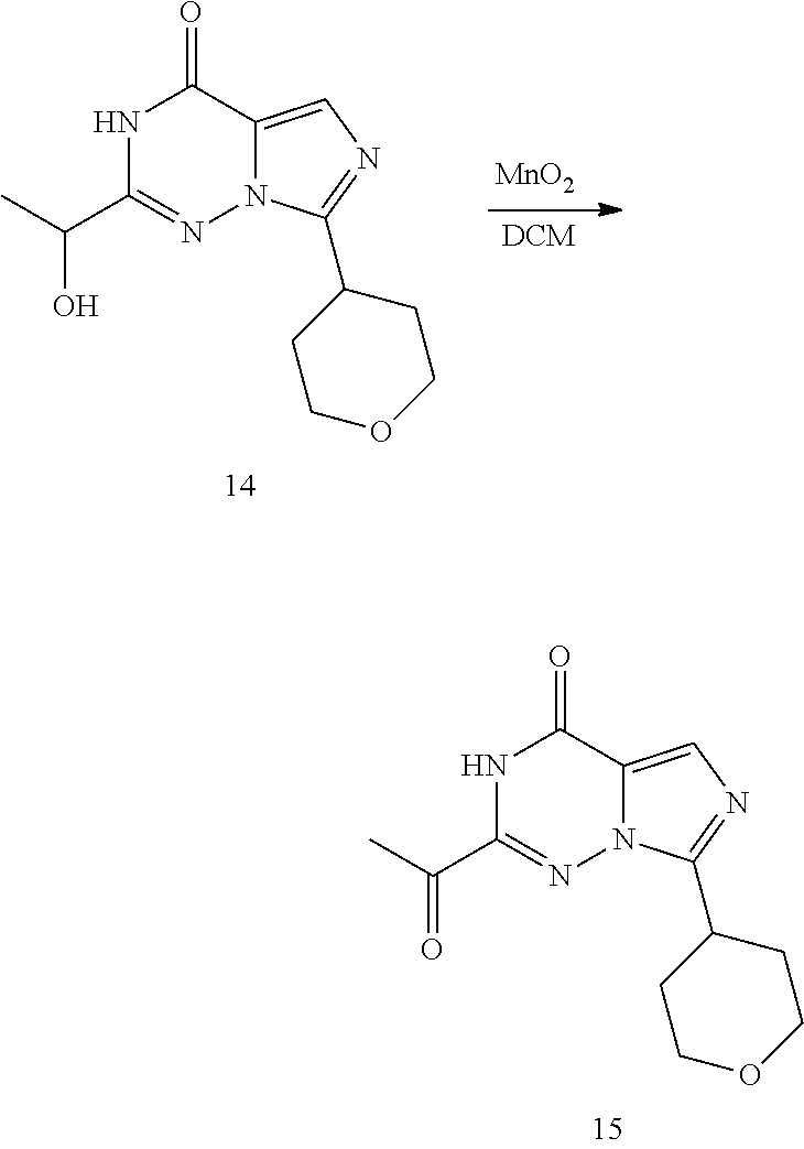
N1C(C(O)C)=NN2C(=CN=C2C2CCOCC2)C1=O.[MnO2].N1C(C(=O)C)=NN2C(=CN=C2C2CCOCC2)C1=O
